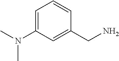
C1=C(N(C)C)C=C(CN)C=C1
